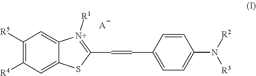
C1([R5])=C([R4])C=C2C(=C1)[N+]([R1])=C(C=CC1=CC=C(N([R2])[R3])C=C1)S2.[A]
